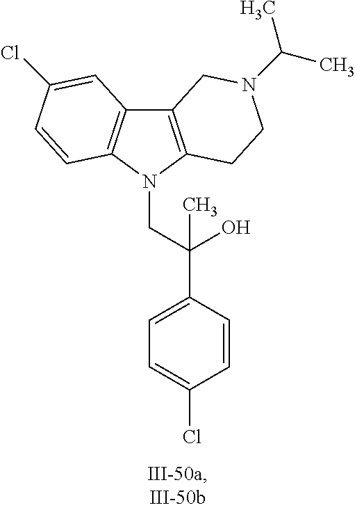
C12=C(N(CC(C3=CC=C(Cl)C=C3)(O)C)C3=C1C=C(Cl)C=C3)CCN(C(C)C)C2
